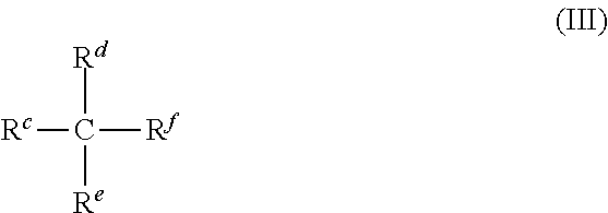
[Rd]C([Re])([Rf])[Rc]
